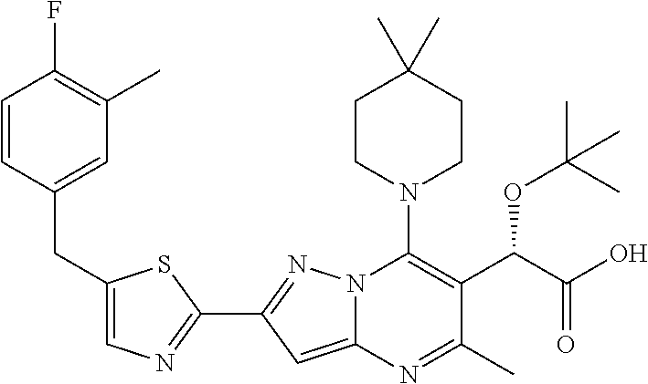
C1=CC(CC2=CN=C(C3=NN4C(=C3)N=C(C)C(C(C(O)=O)OC(C)(C)C)=C4N3CCC(C)(C)CC3)S2)=CC(C)=C1F
